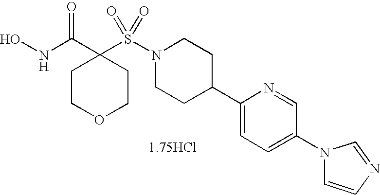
[1.75HCl].ONC(C1(S(N2CCC(C3=CC=C(N4C=CN=C4)C=N3)CC2)(=O)=O)CCOCC1)=O
